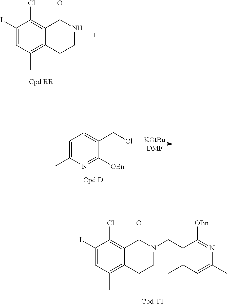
C1(I)=CC(C)=C2C(=C1Cl)C(=O)N(CC1=C(C)C=C(C)N=C1[OBn])CC2.C1(I)=CC(C)=C2C(=C1Cl)C(=O)NCC2.[KOtBu].[DMF].C1=C(C)N=C([OBn])C(CCl)=C1C
